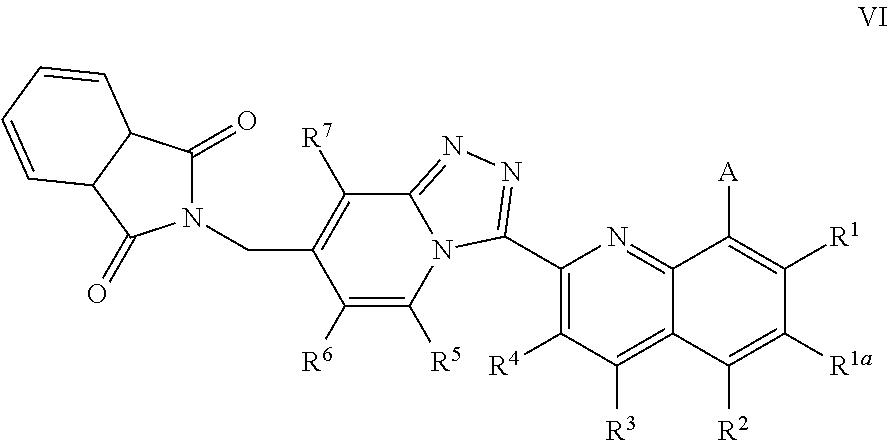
C1([R7])=C(CN2C(=O)C3C(C2=O)C=CC=C3)C([R6])=C([R5])N2C1=NN=C2C1=C([R4])C([R3])=C2C(=N1)C([A])=C([R1])C([R1a])=C2[R2]
